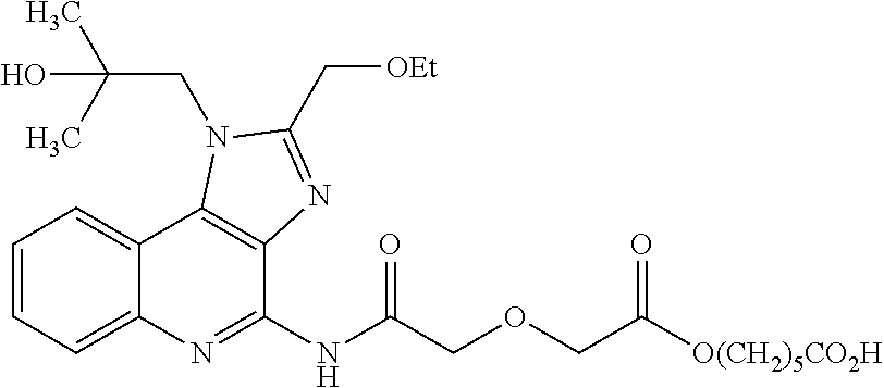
C1=CC=C2C(=C1)C1=C(C(NC(COCC([O(CH2)5CO2H])=O)=O)=N2)N=C(C[OEt])N1CC(C)(C)O
